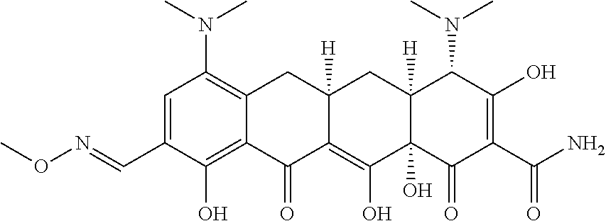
C1=C(C=NOC)C(O)=C2C(=C1N(C)C)CC1([H])C(=C(O)C3(O)C([H])(C1)C(N(C)C)C(O)=C(C(N)=O)C3=O)C2=O
